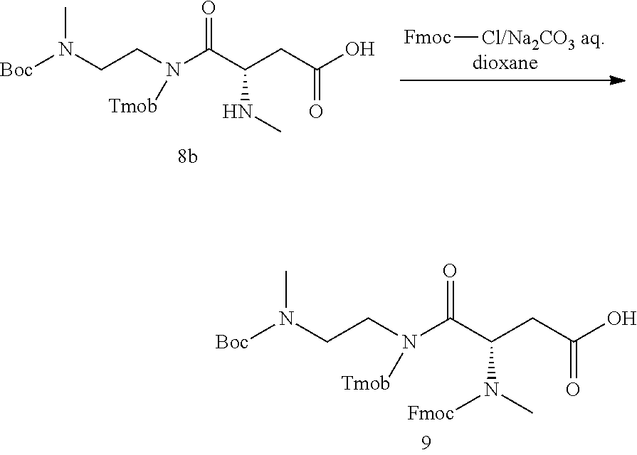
[Fmoc][Cl/Na2CO3 aq].[Boc]N(CCN(C(C(CC(O)=O)NC)=O)[Tmob])C.[Boc]N(CCN(C(C(CC(O)=O)N(C)[Fmoc])=O)[Tmob])C
